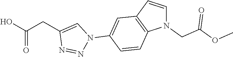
OC(CC1=CN(C2=CC3=C(C=C2)N(CC(OC)=O)C=C3)N=N1)=O
